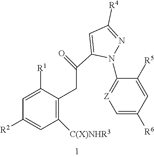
C1=C([R6])C=C([R5])C(N2N=C([R4])C=C2C(=O)CC2=C([C(X)NHR3])C=C([R2])C=C2[R1])=[Z]1
